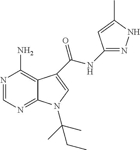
N1=CN=C2C(=C1N)C(C(NC1=NNC(C)=C1)=O)=CN2C(C)(C)CC
